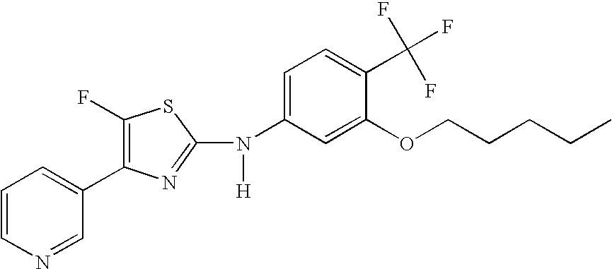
C1=CN=CC(C2=C(F)SC(N(C3=CC=C(C(F)(F)F)C(OCCCCC)=C3)[H])=N2)=C1
